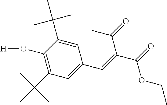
C1=C(C(C)(C)C)C(O[H])=C(C(C)(C)C)C=C1C=C(C(=O)OCC)C(=O)C
